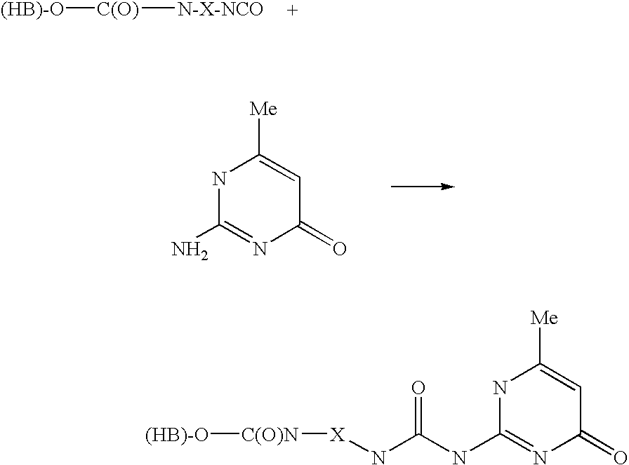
[(HB)-O][C(O)][N-X-NCO].N1C(N)=NC(=O)C=C1[Me].N1C(NC(N[X][C(O)N][(HB)-O])=O)=NC(=O)C=C1[Me]
